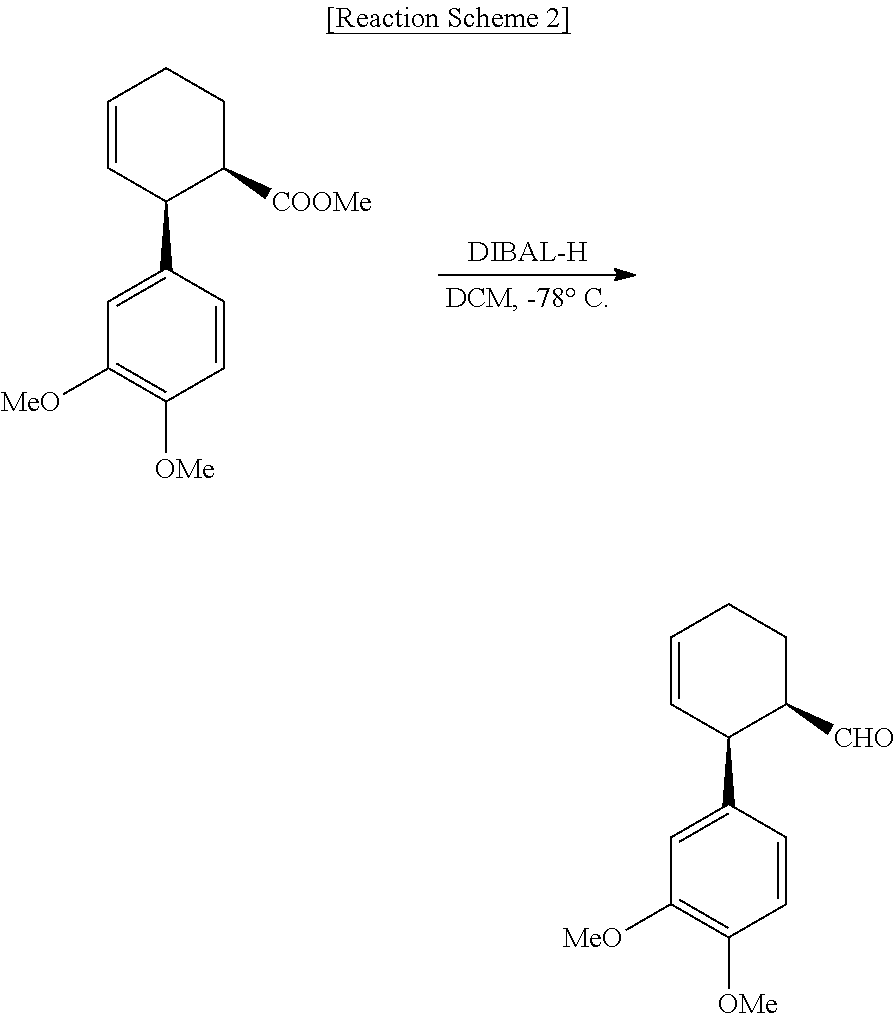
C1([MeO])=C([OMe])C=CC(C2C([COOMe])CCC=C2)=C1.C1([MeO])=C([OMe])C=CC(C2C([CHO])CCC=C2)=C1
